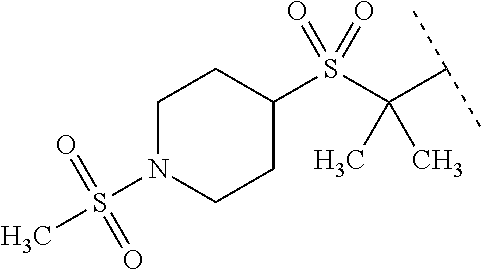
C1(S(C(C(C)C)(C)C)(=O)=O)CCN(S(C)(=O)=O)CC1
